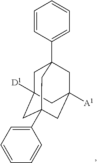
[A1]C12CC3(C4=CC=CC=C4)CC([D1])(CC(C4=CC=CC=C4)(C1)C3)C2
